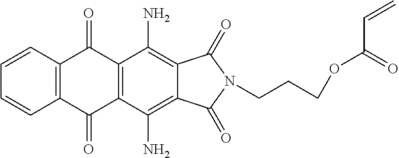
C1=CC2=C(C=C1)C(=O)C1=C(C2=O)C(N)=C2C(=C1N)C(=O)N(CCCOC(=O)C=C)C2=O
